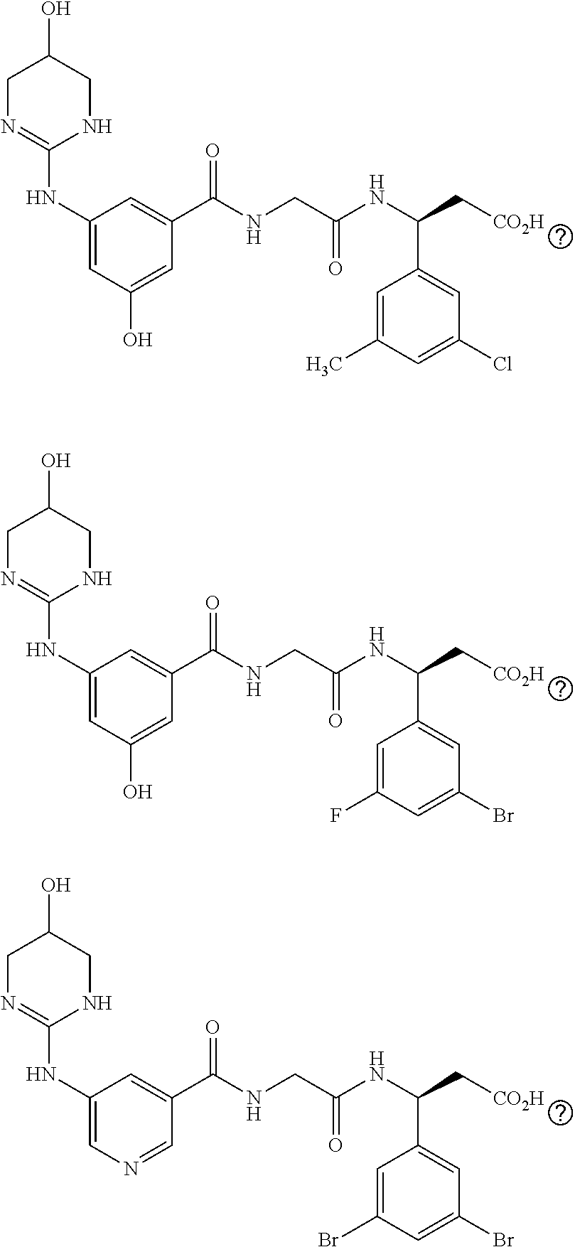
N(C1=CC(O)=CC(C(NCC(NC(C[CO2H])C2=CC(Cl)=CC(C)=C2)=O)=O)=C1)C1=NCC(O)CN1.N(C1=CC(O)=CC(C(NCC(NC(C[CO2H])C2=CC(Br)=CC(F)=C2)=O)=O)=C1)C1=NCC(O)CN1.N(C1=CN=CC(C(NCC(NC(C[CO2H])C2=CC(Br)=CC(Br)=C2)=O)=O)=C1)C1=NCC(O)CN1
